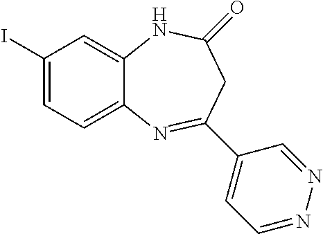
C1(I)=CC=C2C(=C1)NC(=O)CC(C1=CC=NN=C1)=N2
